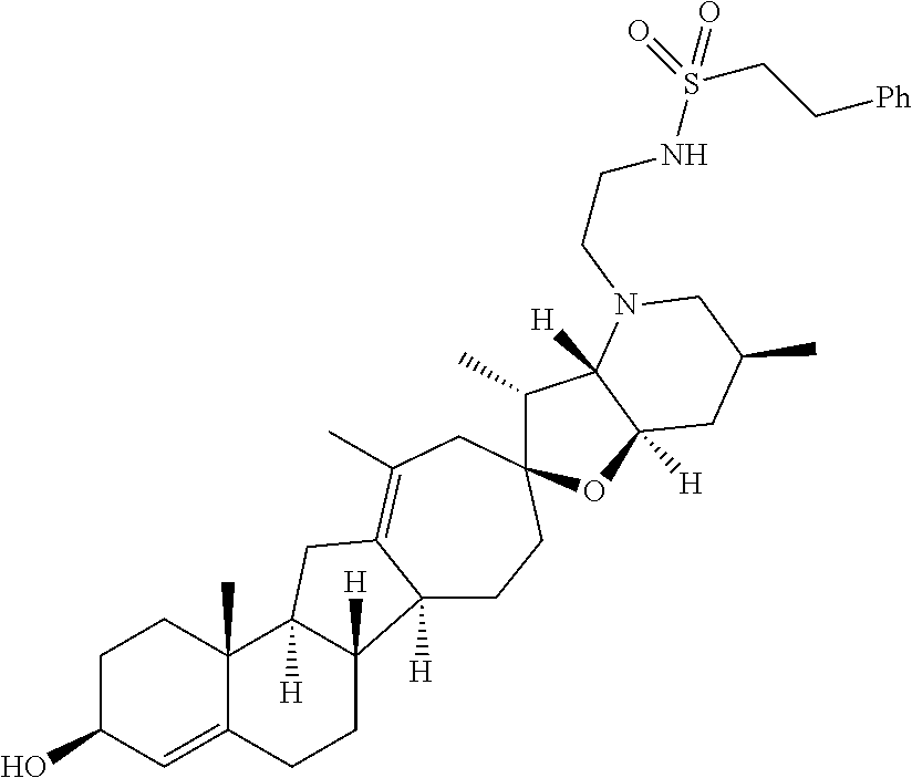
C1C(O)C=C2C(C)(C1)C1([H])C([H])(CC2)C2([H])CCC3(CC(C)=C2C1)C(C)C1([H])C([H])(O3)CC(C)CN1CCNS(CC[Ph])(=O)=O
